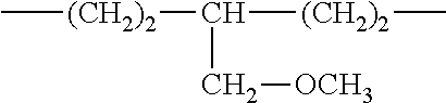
C[(CH2)2]C(C[OCH3])[(CH2)2]C
